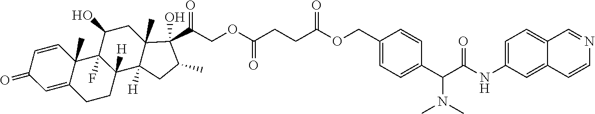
C(CC(OCC1=CC=C(C(C(NC2=CC=C3C(=C2)C=CN=C3)=O)N(C)C)C=C1)=O)C(=O)OCC(C1(O)C2(C)C([H])(C3([H])CCC4=CC(=O)C=CC4(C)C3(F)C(O)C2)CC1C)=O
